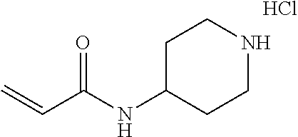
C=CC(NC1CCNCC1)=O.Cl
